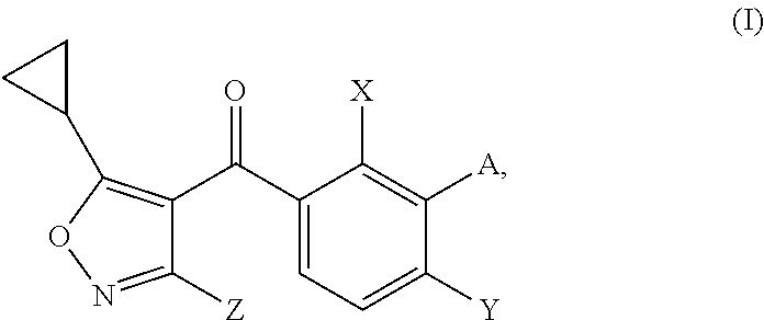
C1([Z])=NOC(C2CC2)=C1C(=O)C1=CC=C([Y])C([A])=C1[X]
